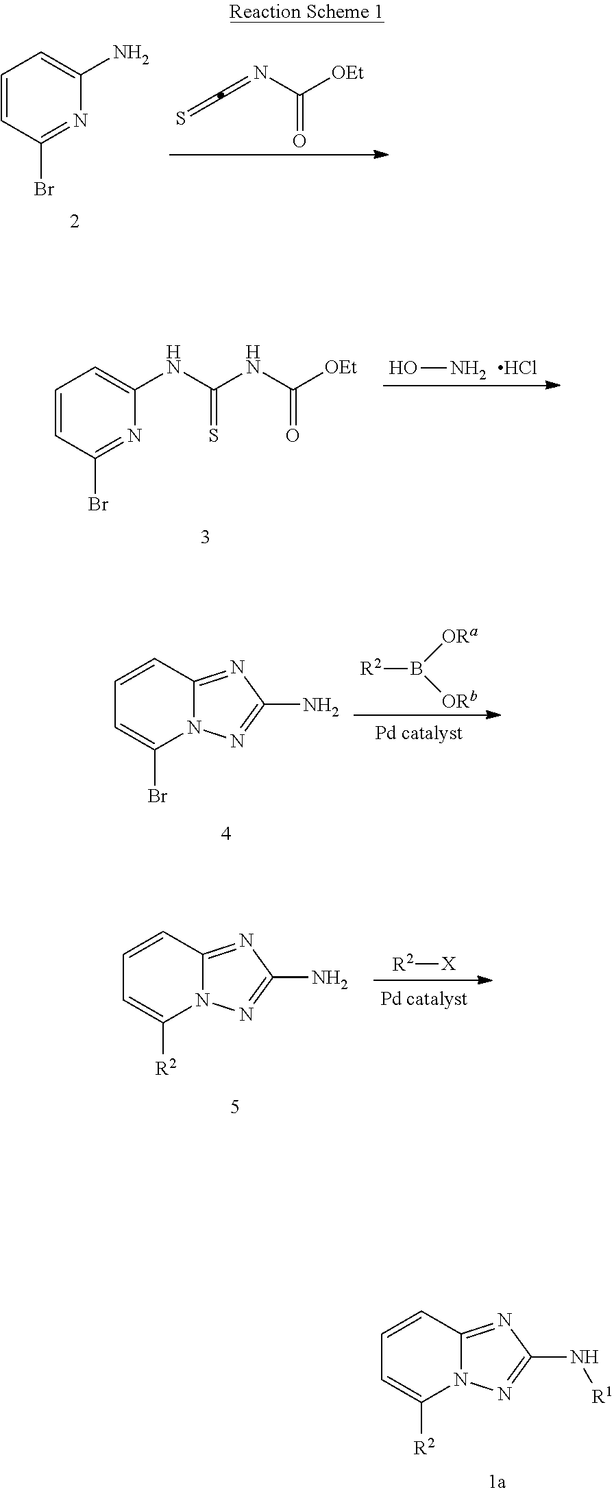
C1=CC(Br)=NC(N)=C1.C(=O)([OEt])N=C=S.C1=CC(Br)=NC(NC(NC([OEt])=O)=S)=C1.ON.Cl.C1=CC2=NC(N)=NN2C(Br)=C1.[R2]B([ORb])[ORa].C1=CC2=NC(N)=NN2C([R2])=C1.[R2][X].C1=CC2=NC(N[R1])=NN2C([R2])=C1
